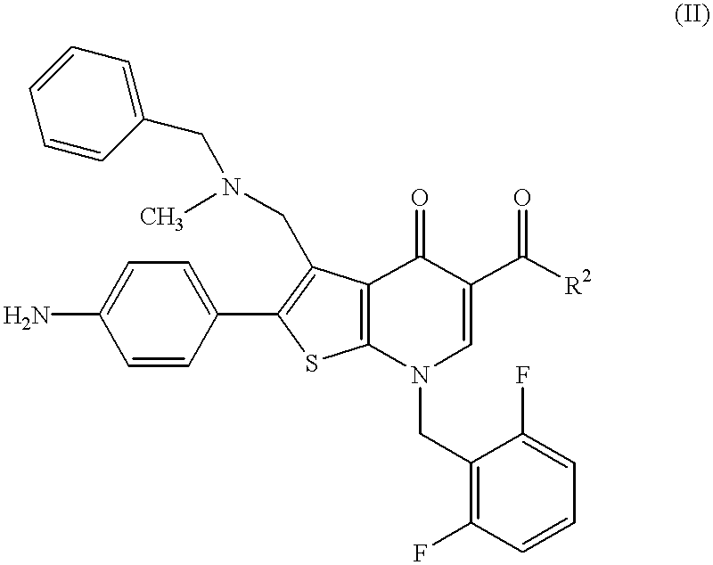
C1=CC(C2=C(CN(C)CC3=CC=CC=C3)C3=C(S2)N(CC2=C(F)C=CC=C2F)C=C(C([R2])=O)C3=O)=CC=C1N
